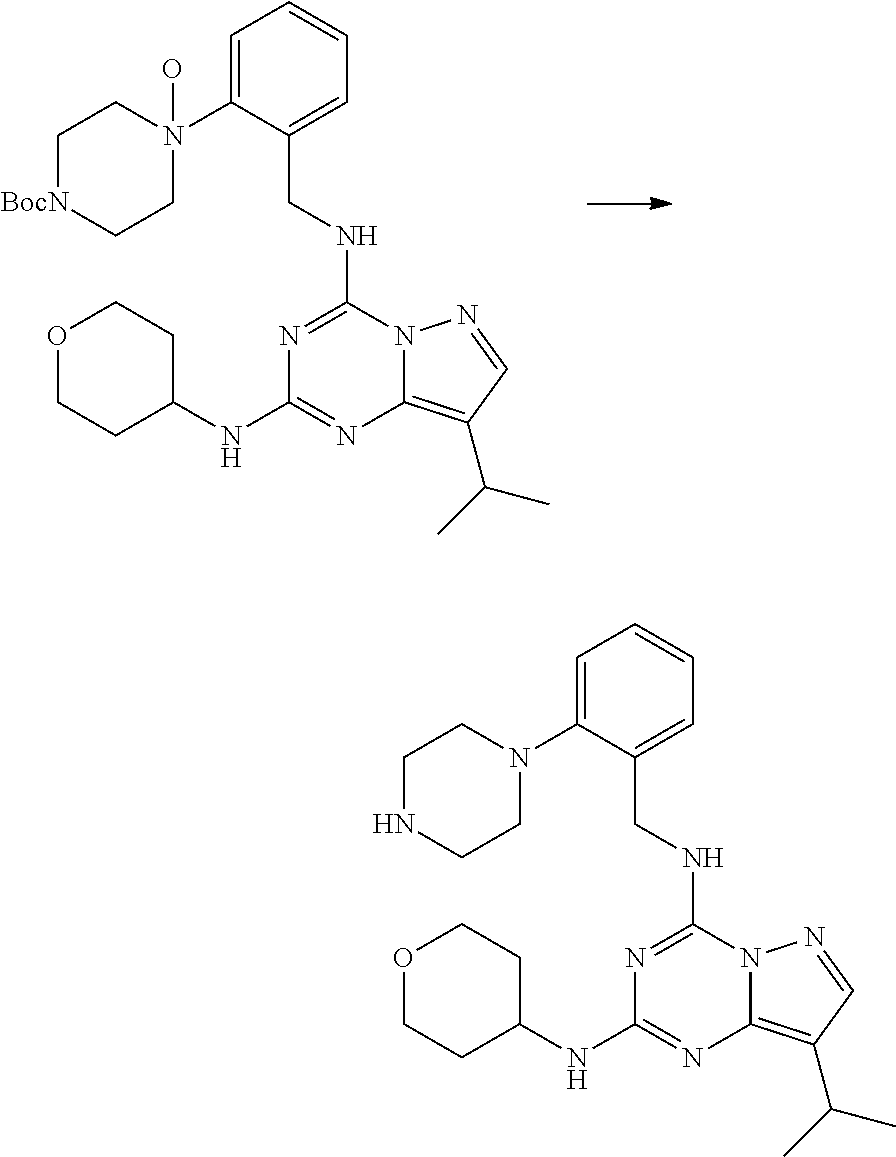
C1=C(N2(O)CC[BocN]CC2)C(CNC2=NC(NC3CCOCC3)=NC3=C(C(C)C)C=NN23)=CC=C1.C1=C(N2CCNCC2)C(CNC2=NC(NC3CCOCC3)=NC3=C(C(C)C)C=NN23)=CC=C1
